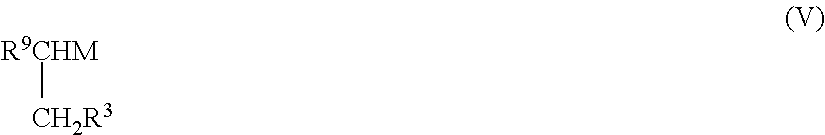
[R9CHM][CH2R3]
